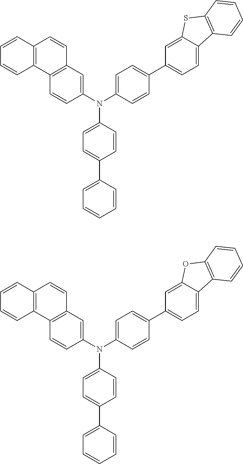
C12=C(C=C(N(C3=CC=C(C4=CC=CC=C4)C=C3)C3=CC=C(C4=CC=C5C(=C4)SC4=C5C=CC=C4)C=C3)C=C1)C=CC1=C2C=CC=C1.C12=C(C=C(N(C3=CC=C(C4=CC=CC=C4)C=C3)C3=CC=C(C4=CC=C5C(=C4)OC4=C5C=CC=C4)C=C3)C=C1)C=CC1=C2C=CC=C1
